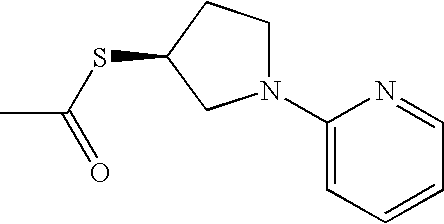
C1N(C2=CC=CC=N2)CC(SC(=O)C)C1
